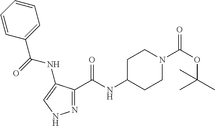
N1=C(C(NC2CCN(C(OC(C)(C)C)=O)CC2)=O)C(NC(=O)C2=CC=CC=C2)=CN1
